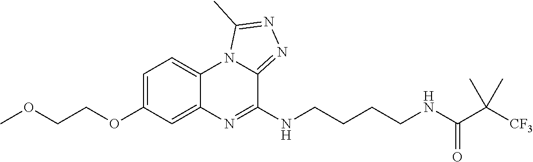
C1=C(OCCOC)C=C2C(=C1)N1C(=NN=C1C)C(NCCCCNC(C([CF3])(C)C)=O)=N2
